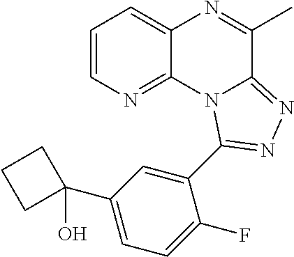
C1=CN=C2C(=C1)N=C(C)C1=NN=C(C3=CC(C4(O)CCC4)=CC=C3F)N21
